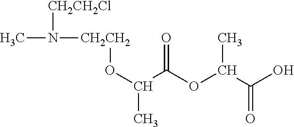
CN([CH2CH2]OC(C)C(OC(C(O)=O)C)=O)[CH2CH2Cl]
